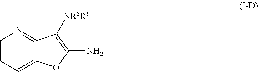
C1=CC=C2C(=N1)C([NR5R6])=C(N)O2
